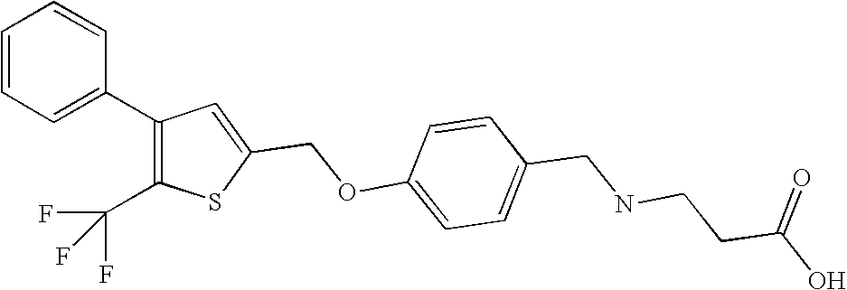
C1=CC(OCC2=CC(C3=CC=CC=C3)=C(C(F)(F)F)S2)=CC=C1CNCCC(O)=O
